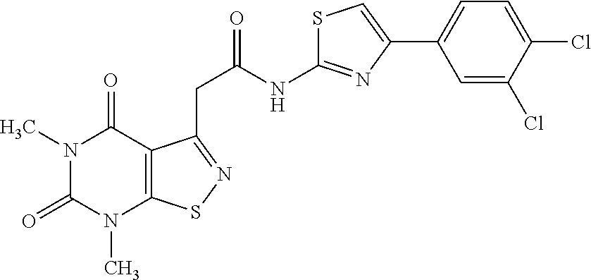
N1(C)C(=O)N(C)C2=C(C1=O)C(CC(=O)NC1=NC(C3=CC=C(Cl)C(Cl)=C3)=CS1)=NS2
